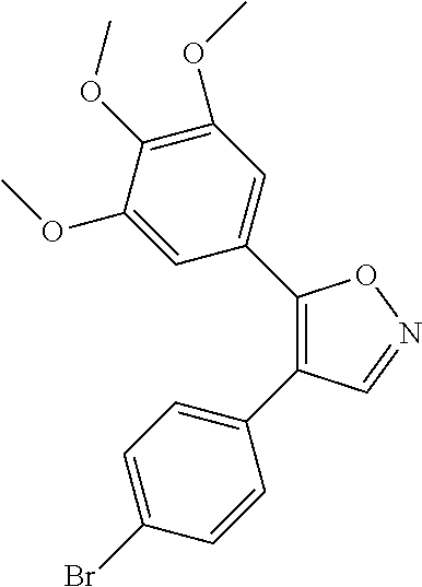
C1(C2=CC(OC)=C(OC)C(OC)=C2)=C(C2=CC=C(Br)C=C2)C=NO1
